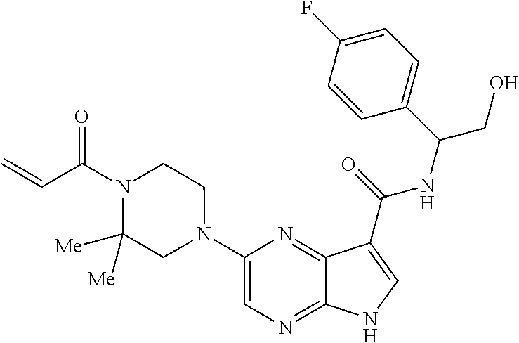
C1(N2CCN(C(C=C)=O)C([Me])([Me])C2)=CN=C2C(=N1)C(C(=O)NC(CO)C1=CC=C(F)C=C1)=CN2
